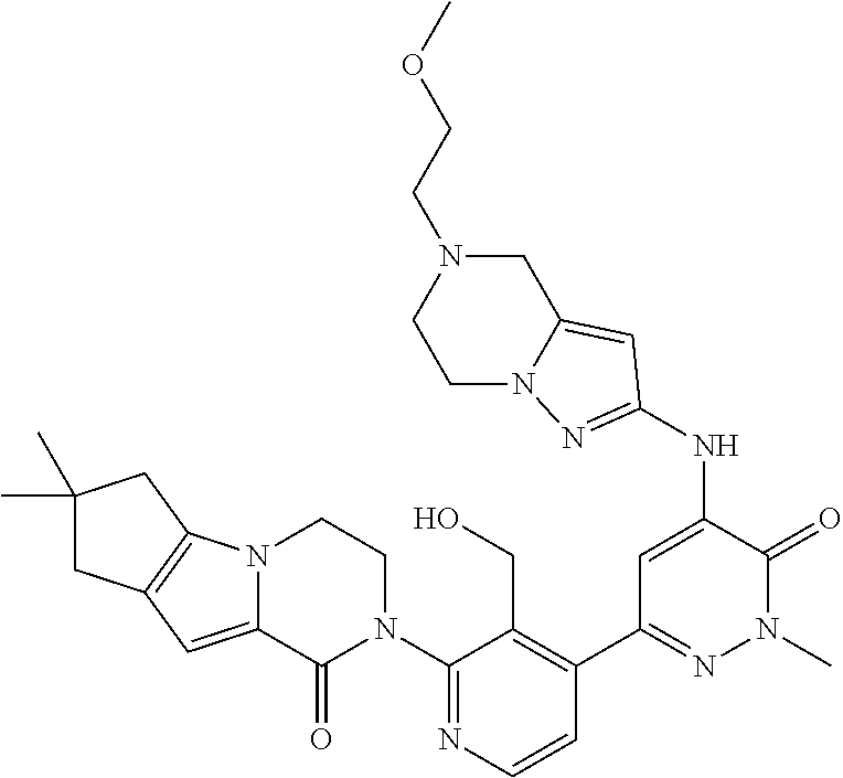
C1=CN=C(N2CCN3C(=CC4=C3CC(C)(C)C4)C2=O)C(CO)=C1C1=NN(C)C(=O)C(NC2=NN3CCN(CCOC)CC3=C2)=C1
